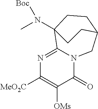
N12C(=O)C([OMs])=C([MeO2C])N=C1C1(N(C)[Boc])CCC(C2)CC1
